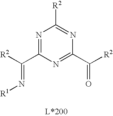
N1=C(C([R2])=N[R1])N=C(C([R2])=O)N=C1[R2]
